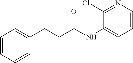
C1=CC=CC(CCC(NC2=CC=CN=C2Cl)=O)=C1
